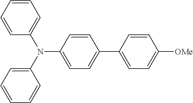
C1=CC=CC(N(C2=CC=CC=C2)C2=CC=C(C3=CC=C([OMe])C=C3)C=C2)=C1
